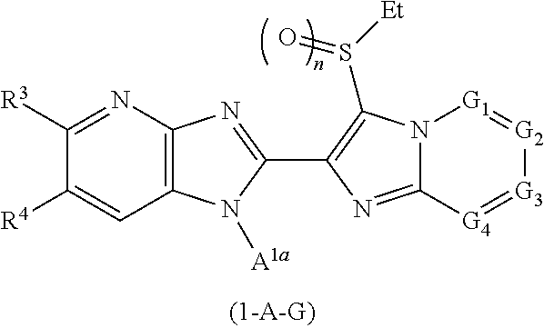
N12C(=NC(C3=NC4=C(N3[A1a])C=C([R4])C([R3])=N4)=C1S([Et])=O)[G4]=[G3][G2]=[G1]2
